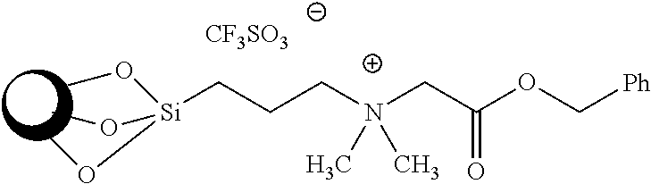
[Si](CCCN(CC(OC[Ph])=O)(C)C)(OC)(OC)OC.[CF3SO3]
